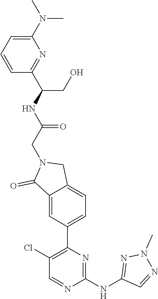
C1(N(C)C)=CC=CC(C(NC(CN2C(=O)C3=CC(C4=C(Cl)C=NC(NC5=NN(C)N=C5)=N4)=CC=C3C2)=O)CO)=N1
